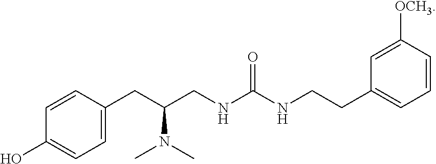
C1=CC(CC(CNC(NCCC2=CC=CC([OCH3])=C2)=O)N(C)C)=CC=C1O
